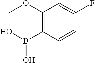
C1(OC)=C(B(O)O)C=CC(F)=C1
